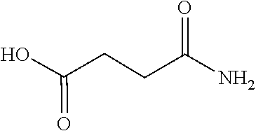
OC(=O)CCC(=O)N
